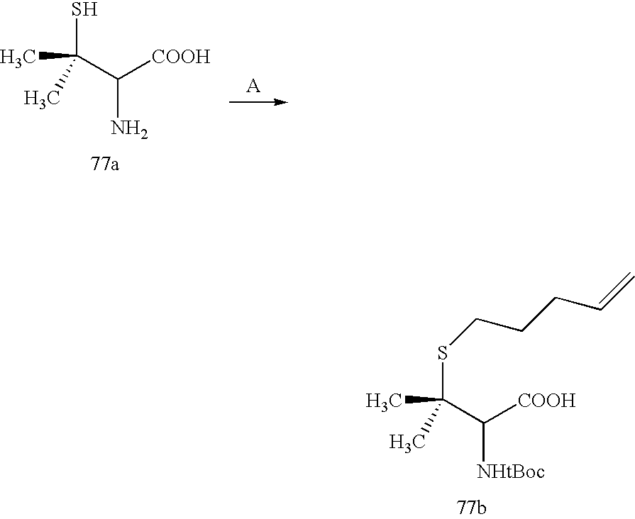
CC(SCCCC=C)(C([COOH])[NHtBoc])C.CC(S)(C([COOH])N)C
